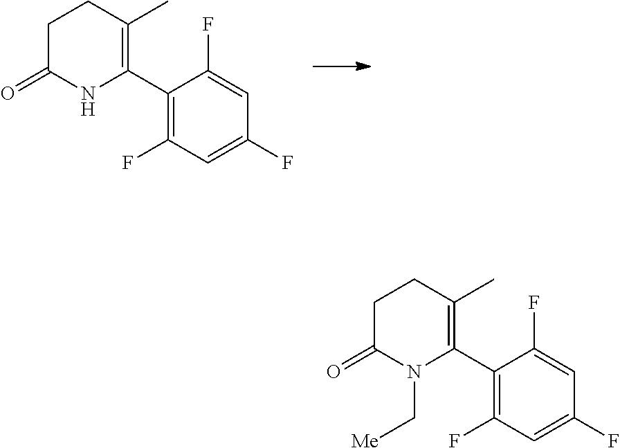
C1(C2=C(C)CCC(=O)N2)=C(F)C=C(F)C=C1F.C1(C2=C(C)CCC(=O)N2C[Me])=C(F)C=C(F)C=C1F
